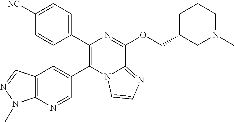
C1(C2=C(C3=CC=C([NC])C=C3)N=C(OCC3CN(C)CCC3)C3=NC=CN23)=CC2=C(N=C1)N(C)N=C2
